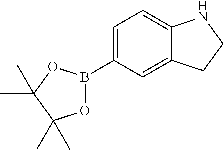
C1=C(B2OC(C)(C)C(C)(C)O2)C=C2C(=C1)NCC2
